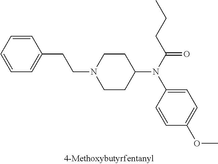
C1=CC(CCN2CCC(N(C3=CC=C(OC)C=C3)C(=O)CCC)CC2)=CC=C1
